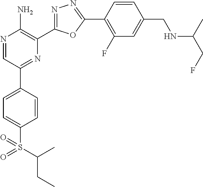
N1=CC(C2=CC=C(S(C(CC)C)(=O)=O)C=C2)=NC(C2=NN=C(C3=C(F)C=C(CNC(C)CF)C=C3)O2)=C1N
